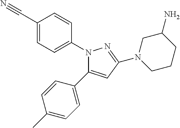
N1(C2=CC=C(C#N)C=C2)C(C2=CC=C(C)C=C2)=CC(N2CCCC(N)C2)=N1
